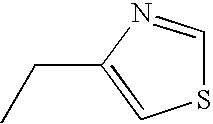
S1C=NC(CC)=C1
